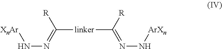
[XnAr]NN=C([linker]C(=NN[ArXn])[R])[R]
